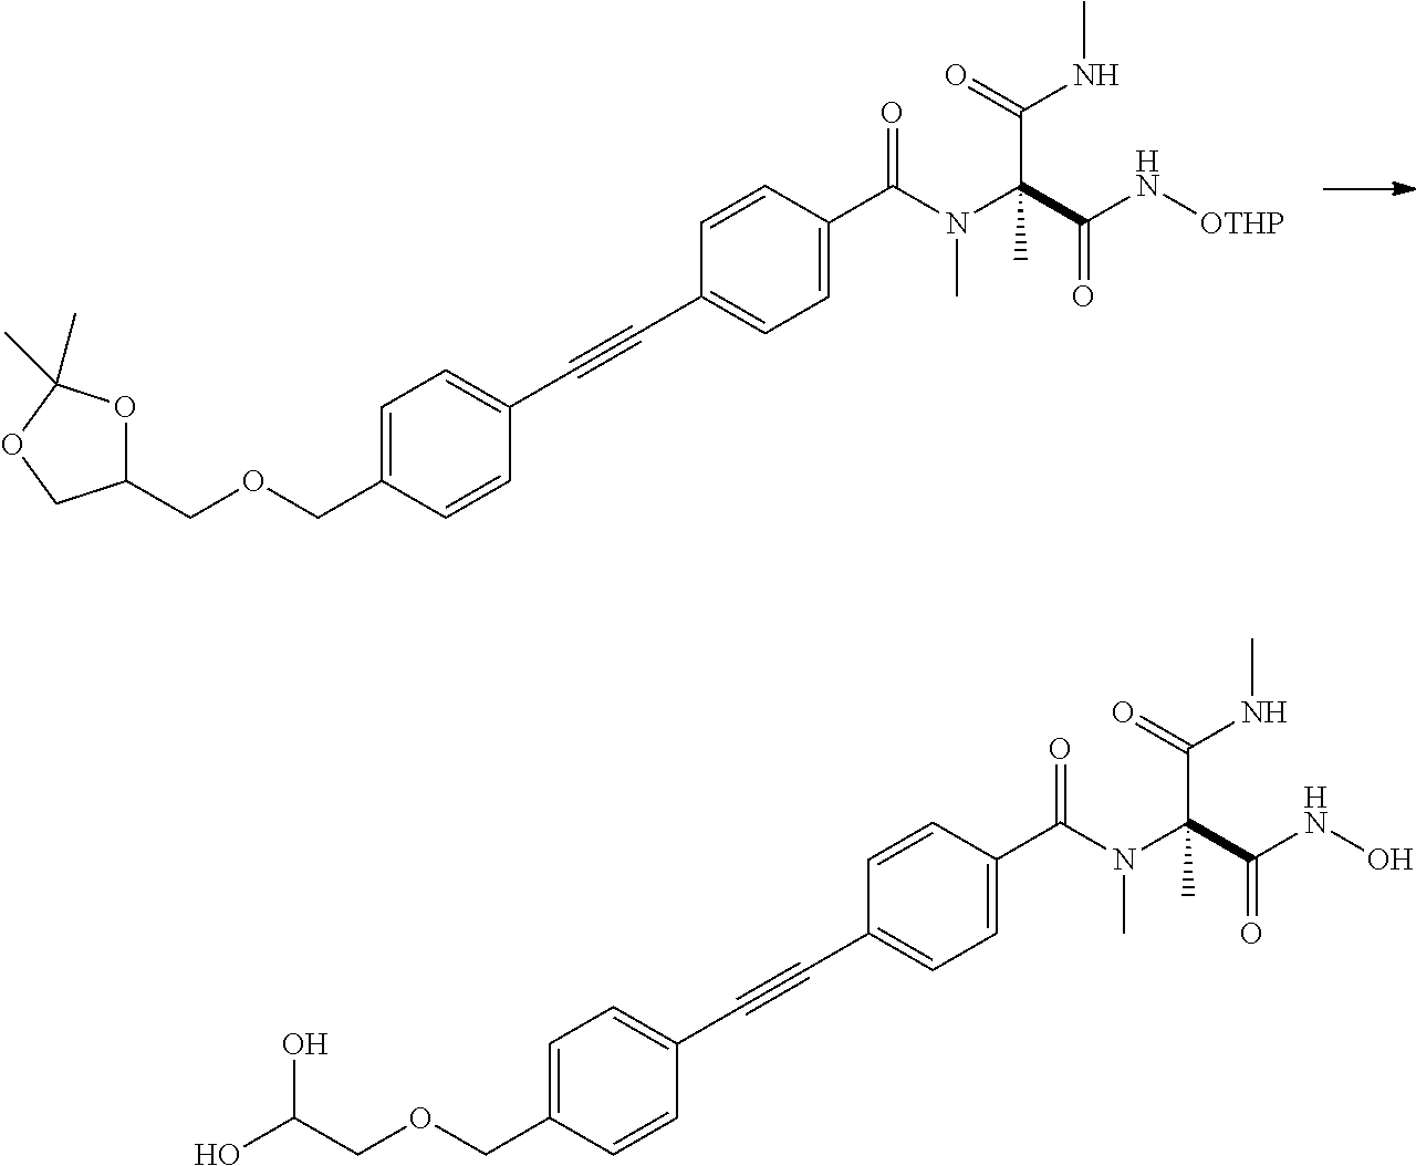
C1=CC(C#CC2=CC=C(COCC(O)O)C=C2)=CC=C1C(N(C)C(C(=O)NO)(C(=O)NC)C)=O.C1=CC(C#CC2=CC=C(COCC3OC(C)(C)OC3)C=C2)=CC=C1C(N(C)C(C(=O)N[OTHP])(C(=O)NC)C)=O
